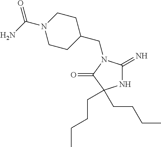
C1C(CN2C(=N)NC(CCCC)(CCCC)C2=O)CCN(C(N)=O)C1
